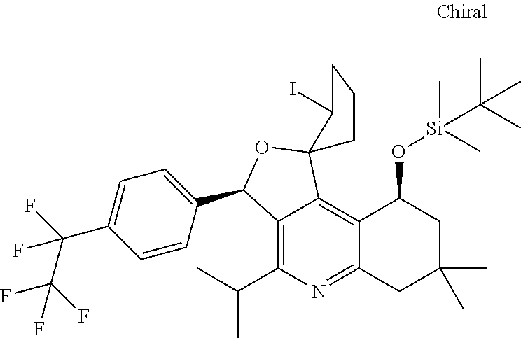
C12=C(C(C)C)N=C3C(=C1C1(OC2C2=CC=C(C(F)(C(F)(F)F)F)C=C2)C(I)CCC1)C(O[Si](C(C)(C)C)(C)C)CC(C)(C)C3
